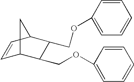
C1=CC2C(COC3=CC=CC=C3)C(COC3=CC=CC=C3)C1C2
